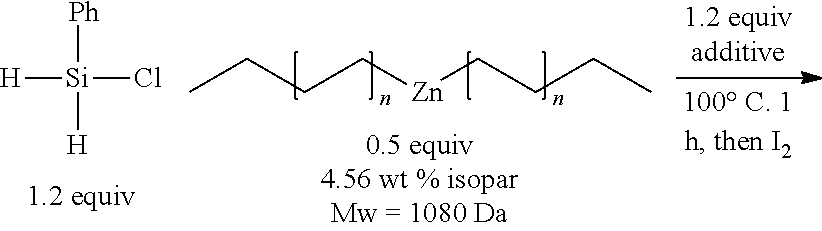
CCCC[Zn]CCCC.[H][Si]([Ph])(Cl)[H]
